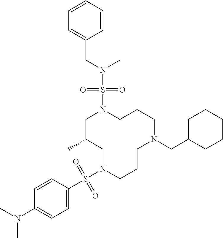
C1C(C)CN(S(C2=CC=C(N(C)C)C=C2)(=O)=O)CCCN(CC2CCCCC2)CCCN1S(N(C)CC1=CC=CC=C1)(=O)=O
